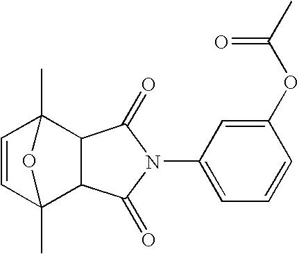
C1=CC2(C)C3C(C1(C)O2)C(=O)N(C1=CC=CC(OC(C)=O)=C1)C3=O
